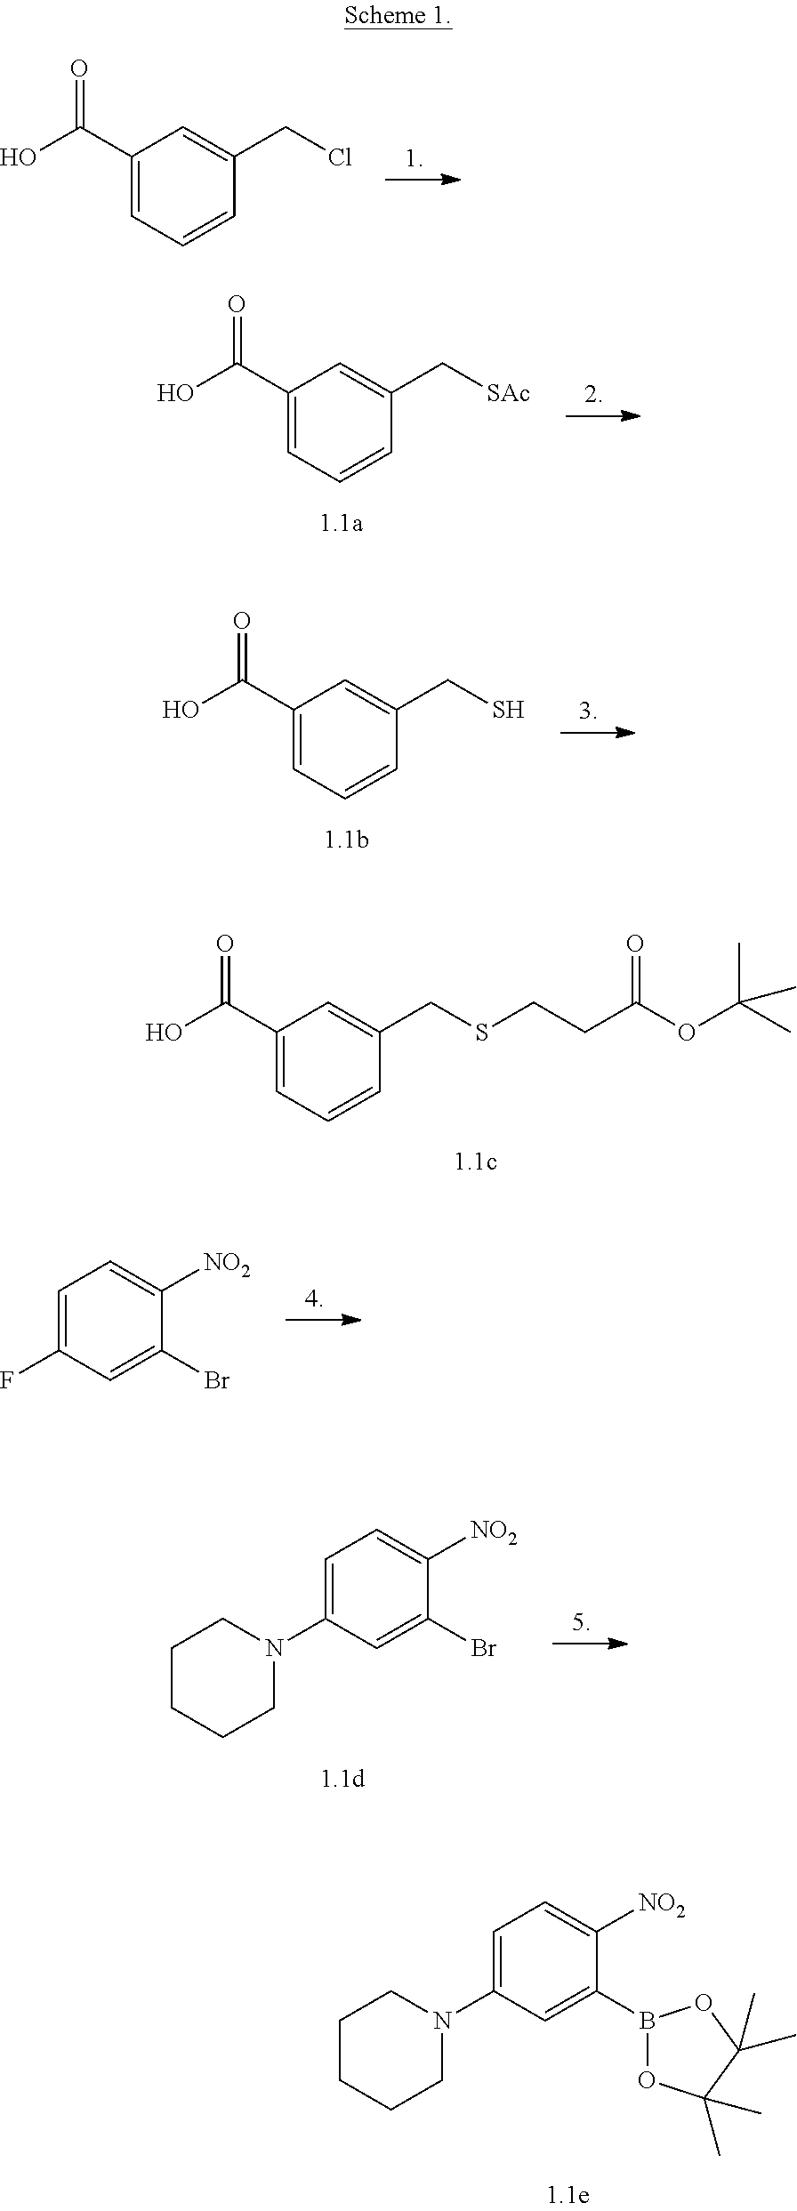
C1(C(O)=O)=CC=CC(CSCCC(OC(C)(C)C)=O)=C1.C1(C(O)=O)=CC=CC(CCl)=C1.C1(C(O)=O)=CC=CC(C[SAc])=C1.C1(C(O)=O)=CC=CC(CS)=C1.C1=C(N2CCCCC2)C=C(B2OC(C)(C)C(C)(C)O2)C([NO2])=C1.C1=C(F)C=C(Br)C([NO2])=C1.C1=C(N2CCCCC2)C=C(Br)C([NO2])=C1
